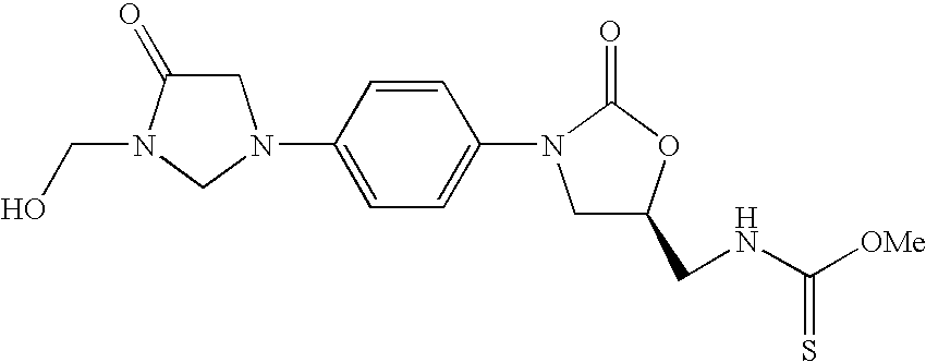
C1C(=O)N(CO)CN1C1=CC=C(N2CC(CNC([OMe])=S)OC2=O)C=C1
